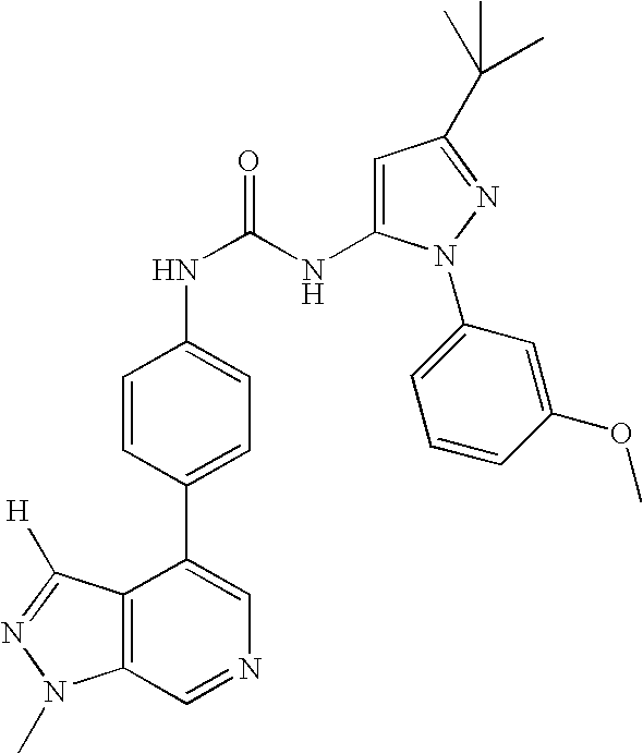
C12=C(C=NC=C1C1=CC=C(NC(NC3=CC(C(C)(C)C)=NN3C3=CC=CC(OC)=C3)=O)C=C1)N(C)N=C2[H]
